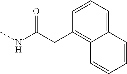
CNC(CC1=C2C(=CC=C1)C=CC=C2)=O
